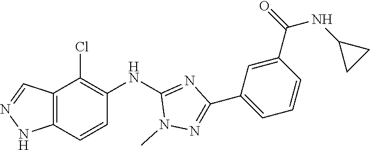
C12=C(C=CC(NC3=NC(C4=CC=CC(C(NC5CC5)=O)=C4)=NN3C)=C1Cl)NN=C2
